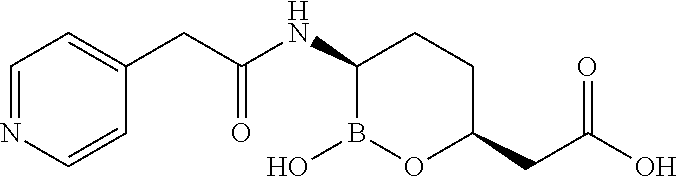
C1=NC=CC(CC(NC2B(O)OC(CC(O)=O)CC2)=O)=C1
